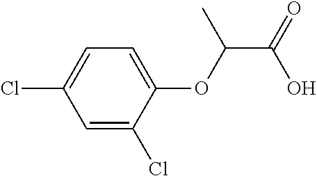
ClC1=CC=C(OC(C(=O)O)C)C(Cl)=C1
